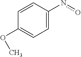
C1=CC(no)=CC=C1OC
